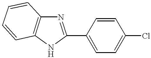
N1=C(C2=CC=C(Cl)C=C2)NC2=C1C=CC=C2
